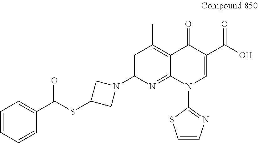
S(C1CN(C2=CC(C)=C3C(=N2)N(C2=NC=CS2)C=C(C(O)=O)C3=O)C1)C(C1=CC=CC=C1)=O
